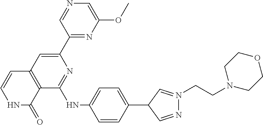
N1=CC(C2=CC3=C(C(NC4=CC=C(C5C=N(CCN6CCOCC6)N=C5)C=C4)=N2)C(=O)NC=C3)=NC(OC)=C1
